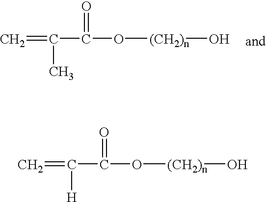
C(C(O[(CH2)n]O)=O)(=C)[H].C(C(O[(CH2)n]O)=O)(=C)C
